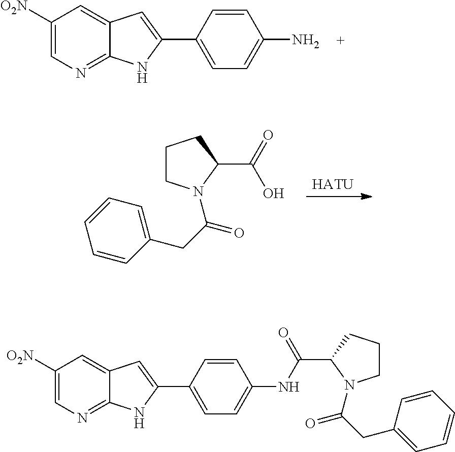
C1([O2N])=CN=C2C(=C1)C=C(C1=CC=C(N)C=C1)N2.[HATU].C1CN(C(CC2=CC=CC=C2)=O)C(C(=O)O)C1.C1([O2N])=CN=C2C(=C1)C=C(C1=CC=C(NC(C3N(C(CC4=CC=CC=C4)=O)CCC3)=O)C=C1)N2
